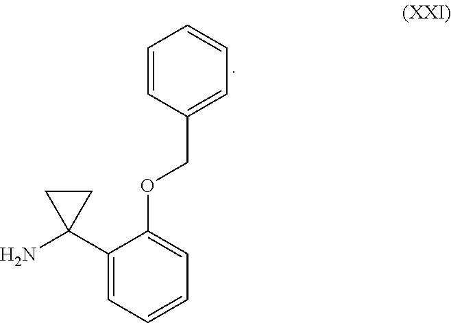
C1=CC(COC2=CC=CC=C2C2(N)CC2)=CC=C1
